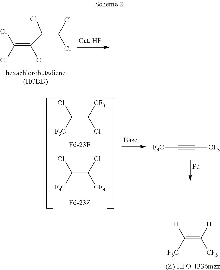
C(=C(C(=C(Cl)Cl)Cl)Cl)(Cl)Cl.C(=C(Cl)[CF3])([F3C])Cl.C(=C([CF3])Cl)([F3C])Cl.[F3C]C#C[CF3].[Pd].C(=C([CF3])[H])([F3C])[H].[(Z)-HFO-1336mzz]
